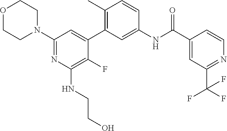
C1(N2CCOCC2)=NC(NCCO)=C(F)C(C2=C(C)C=CC(NC(C3=CC(C(F)(F)F)=NC=C3)=O)=C2)=C1
